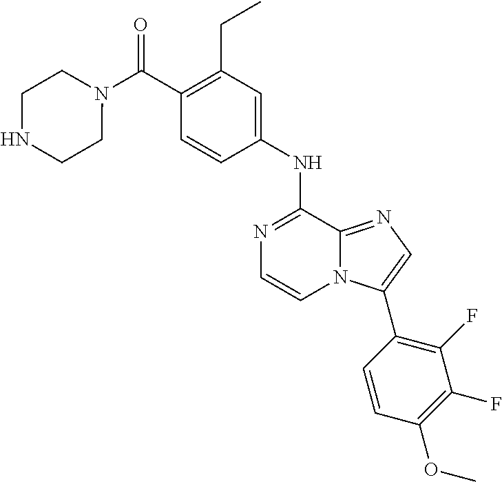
C1(CC)=C(C(N2CCNCC2)=O)C=CC(NC2=NC=CN3C2=NC=C3C2=C(F)C(F)=C(OC)C=C2)=C1
